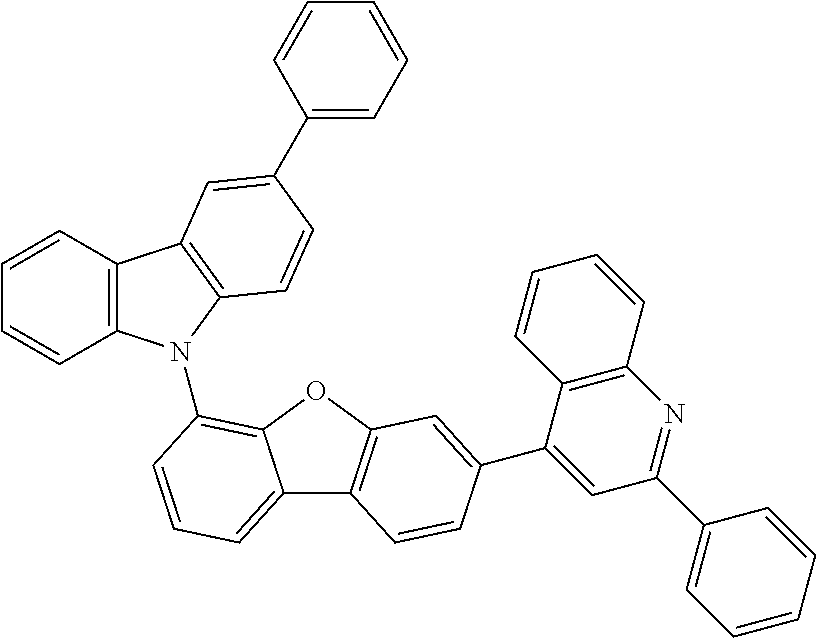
C1=CC2=C(C=C1)N(C1=C3C(=CC=C1)C1=C(O3)C=C(C3=CC(C4=CC=CC=C4)=NC4=C3C=CC=C4)C=C1)C1=C2C=C(C2=CC=CC=C2)C=C1
